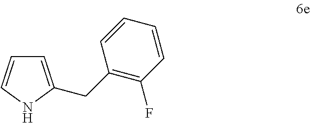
C1=CNC(CC2=C(F)C=CC=C2)=C1
